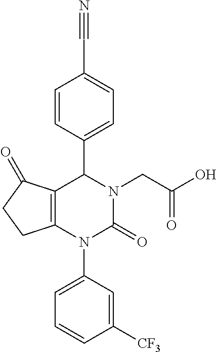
C12=C(N(C3=CC=CC([CF3])=C3)C(=O)N(CC(O)=O)C1C1=CC=C(C#N)C=C1)CCC2=O
